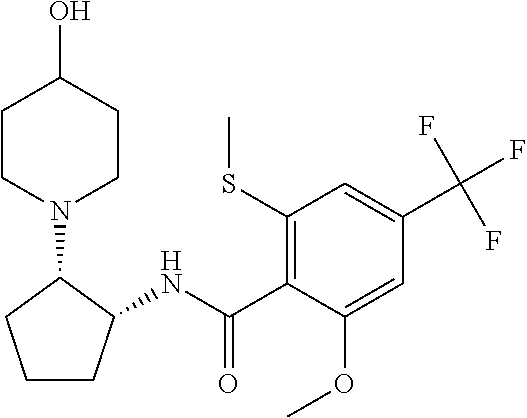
N(C(=O)C1=C(SC)C=C(C(F)(F)F)C=C1OC)C1CCCC1N1CCC(O)CC1
